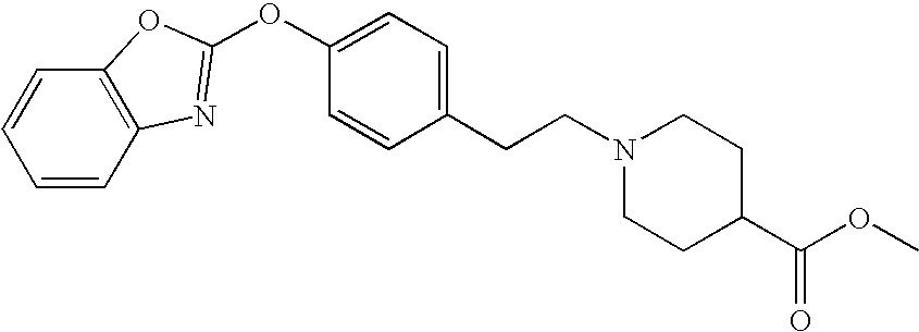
C1=CC=CC2=C1OC(OC1=CC=C(CCN3CCC(C(OC)=O)CC3)C=C1)=N2
